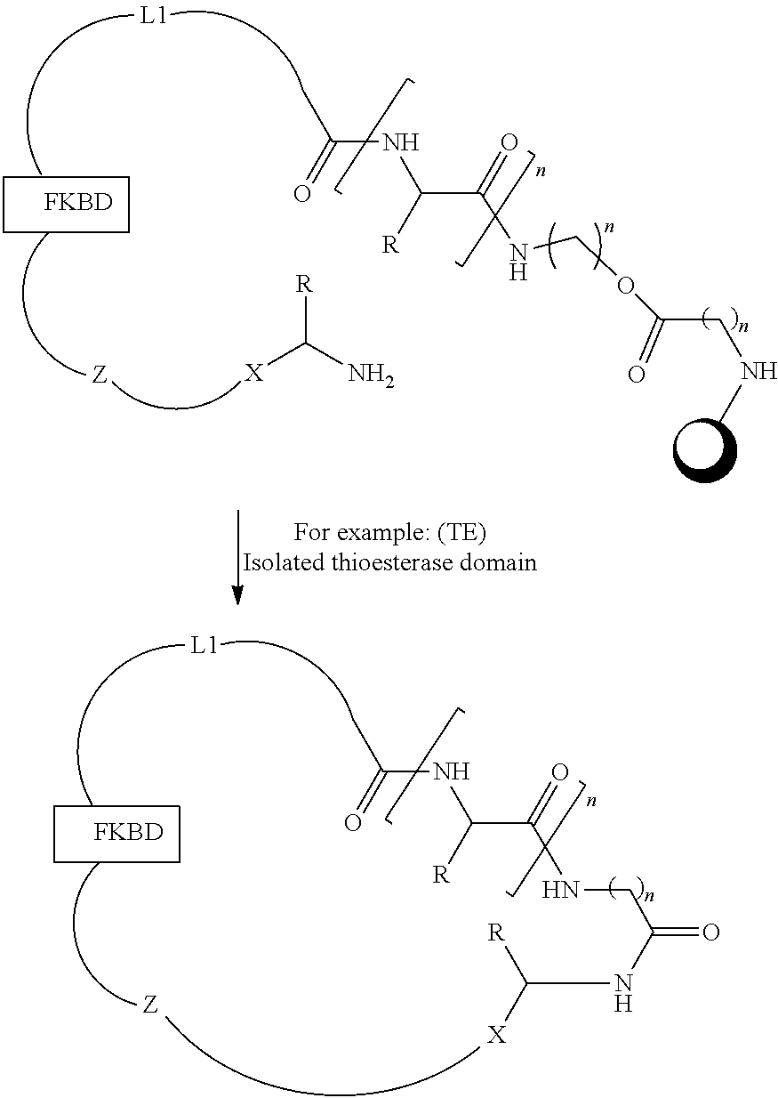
CC(=O)NC(C(=O)NCOC(CNC)=O)[R].[FKBD].[X]C(N)[R].CC(=O)NC(C(=O)NCC(=O)NC([X])[R])[R].[FKBD]
